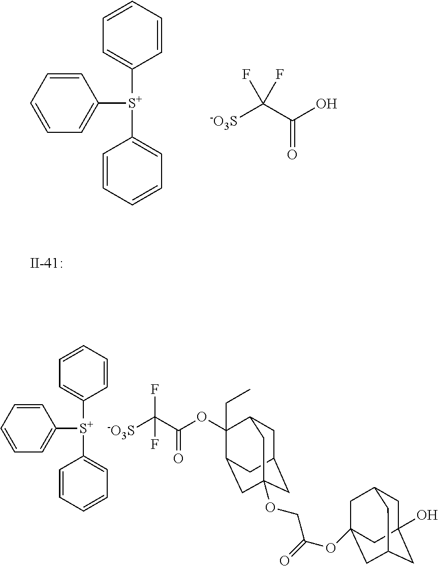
C1=CC=CC([S+](C2=CC=CC=C2)C2=CC=CC=C2)=C1.[-O3S]C(C(O)=O)(F)F.C1C2CC3(OCC(=O)OC45CC6CC(O)(CC(C4)C6)C5)CC(C(CC)(OC(C([-O3S])(F)F)=O)C1C3)C2.C1=CC=CC([S+](C2=CC=CC=C2)C2=CC=CC=C2)=C1.[II-41:]
